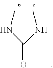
C(=O)(NC)NC
